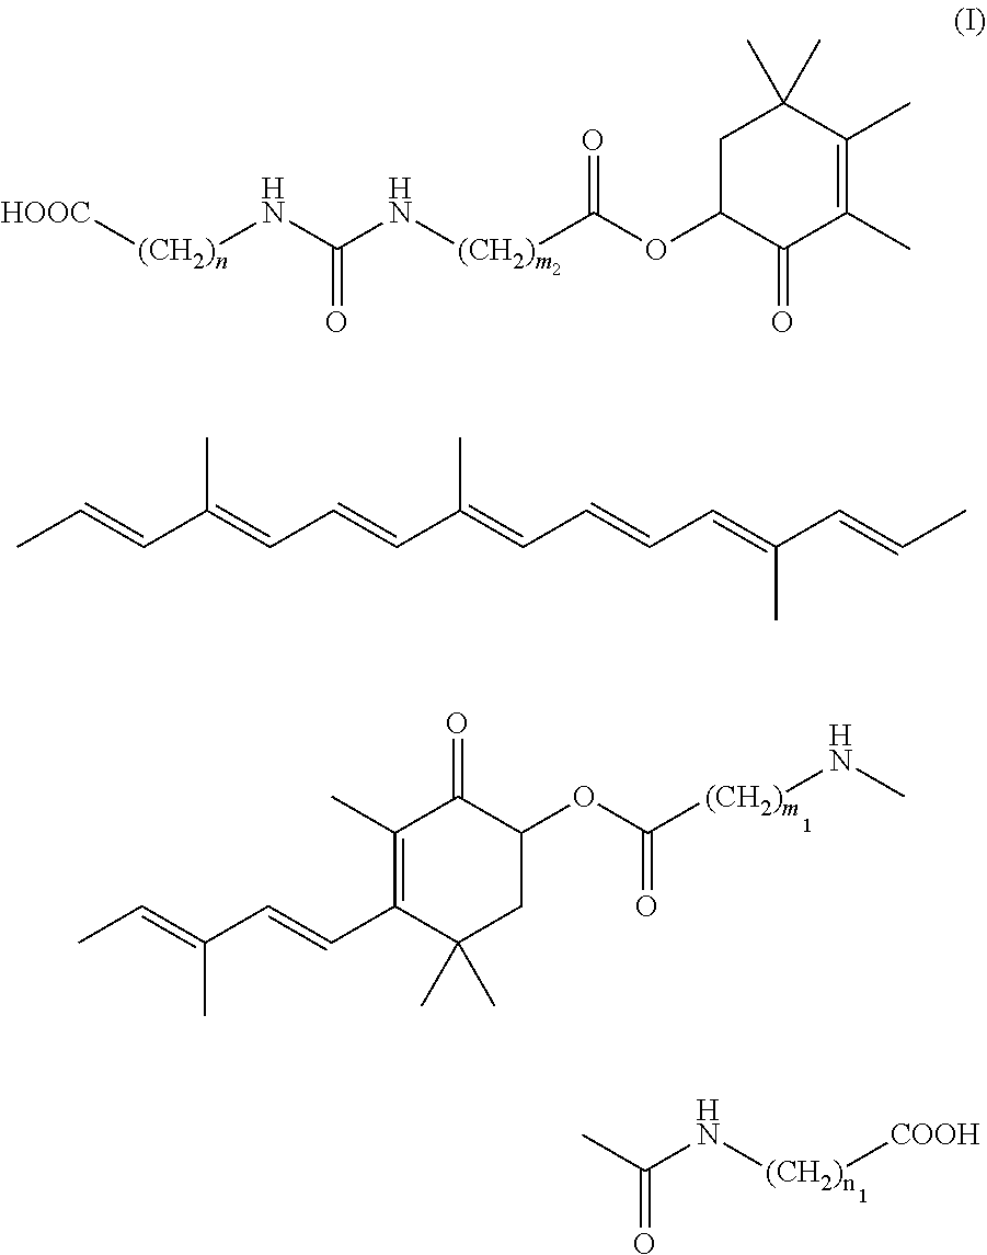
CC(=O)N[(CH2)n][COOH].[HOOC][(CH2)n]NC(N[(CH2)m]C(OC1C(=O)C(C)=C(C)C(C)(C)C1)=O)=O.CC=C(C=CC1=C(C)C(=O)C(OC(=O)[(CH2)m]NC)CC1(C)C)C.CC=CC(=CC=CC(=CC=CC=C(C=CC)C)C)C
